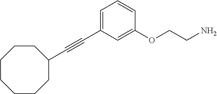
C1(C#CC2=CC=CC(OCCN)=C2)CCCCCCC1
